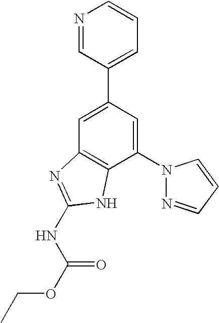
C1=C(C2=CC=CN=C2)C=C(N2N=CC=C2)C2=C1N=C(NC(OCC)=O)N2
